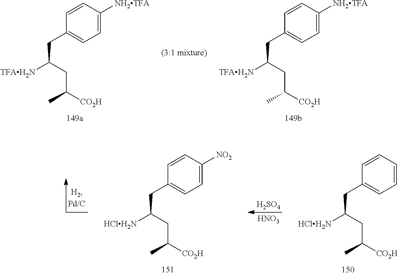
C1=C([NH2TFA])C=CC(CC([TFAH2N])CC([CO2H])C)=C1.C1=C([NH2TFA])C=CC(CC([TFAH2N])CC([CO2H])C)=C1.C1=C([NO2])C=CC(CC([HClH2N])CC([CO2H])C)=C1.[H2SO4].[HNO3].C1=CC=CC(CC([HClH2N])CC([CO2H])C)=C1
